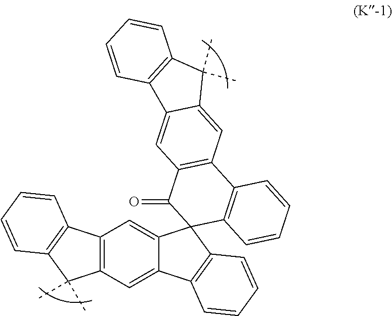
C12=C(C=C3C(=C1)C1(C4=C3C=CC=C4)C3=C(C4=C(C1=O)C=C1C(=C4)C(C)(C)C4=C1C=CC=C4)C=CC=C3)C(C)(C)C1=C2C=CC=C1
